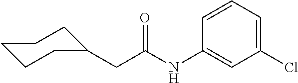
C1CCC(CC(NC2=CC(Cl)=CC=C2)=O)CC1
